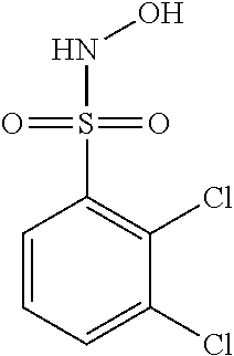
C1=CC=C(Cl)C(Cl)=C1S(=O)(=O)NO
